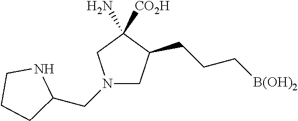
N1(CC2CCCN2)CC(CCC[B(OH)2])C(N)([CO2H])C1
